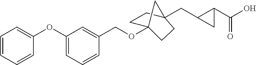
C1=CC=CC(OC2=CC=CC(COC34CCC(CC5C(C(O)=O)C5)(CC3)C4)=C2)=C1
